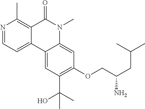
N1=CC=C2C(=C1C)C(=O)N(C)C1=CC(OCC(CC(C)C)N)=C(C(C)(O)C)C=C21
